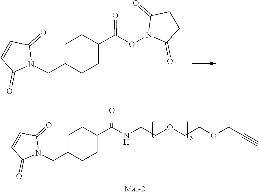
C1=CC(=O)N(CC2CCC(C(=O)ON3C(=O)CCC3=O)CC2)C1=O.C1=CC(=O)N(CC2CCC(C(=O)NCCOCCOCC#C)CC2)C1=O
